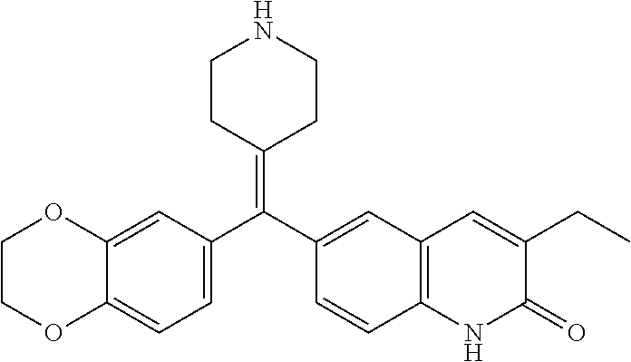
C1=C2C(=CC=C1C(=C1CCNCC1)C1=CC3=C(C=C1)NC(=O)C(CC)=C3)OCCO2
